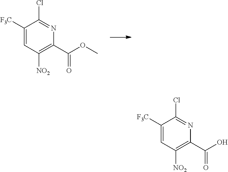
C(C1=C([NO2])C=C([F3C])C(Cl)=N1)(=O)O.C(C1=C([NO2])C=C([F3C])C(Cl)=N1)(=O)OC
